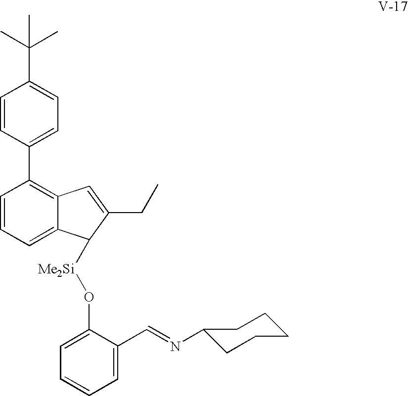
C1=CC(C2=C3C(=CC=C2)C([Me2Si]OC2=CC=CC=C2C=NC2CCCCC2)C(CC)=C3)=CC=C1C(C)(C)C
